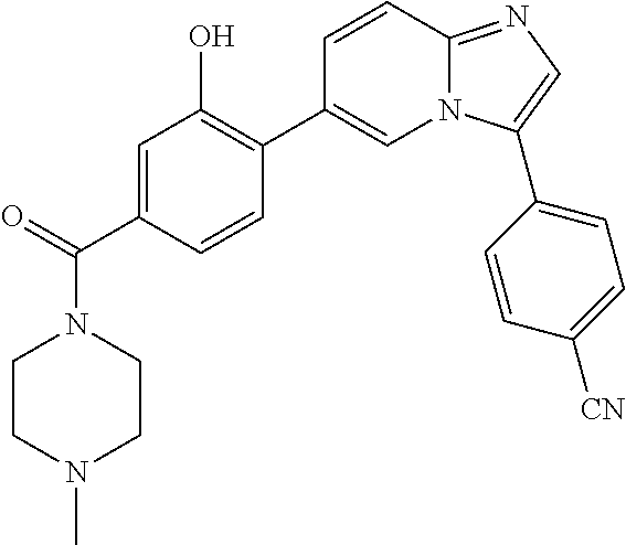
C1(C(N2CCN(C)CC2)=O)=CC(O)=C(C2=CN3C(=NC=C3C3=CC=C([CN])C=C3)C=C2)C=C1
